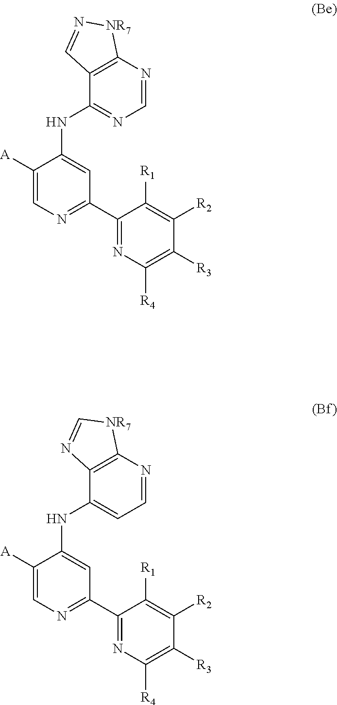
C1([A])=CN=C(C2=NC([R4])=C([R3])C([R2])=C2[R1])C=C1NC1=NC=NC2=C1C=N[NR7]2.C1([A])=CN=C(C2=NC([R4])=C([R3])C([R2])=C2[R1])C=C1NC1=CC=NC2=C1N=C[NR7]2
